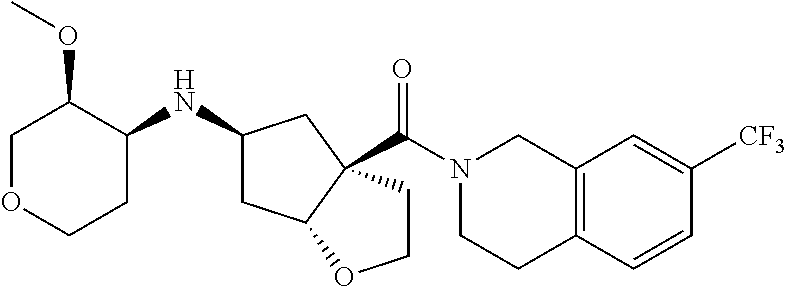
C12=C(C=CC([CF3])=C1)CCN(C(=O)C13C(CC(NC4C(OC)COCC4)C1)OCC3)C2
